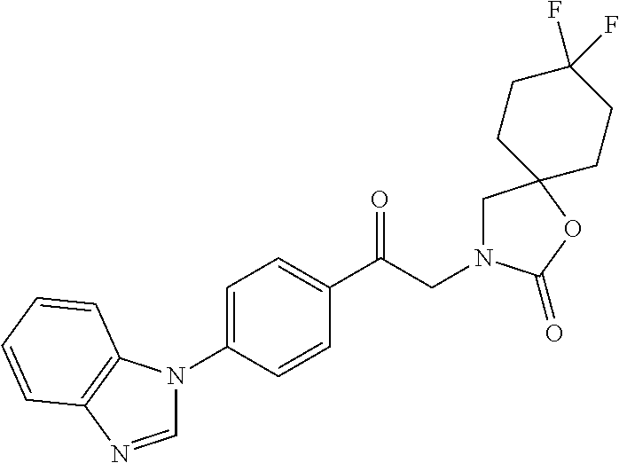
C1(C(CN2CC3(OC2=O)CCC(F)(F)CC3)=O)=CC=C(N2C=NC3=C2C=CC=C3)C=C1
